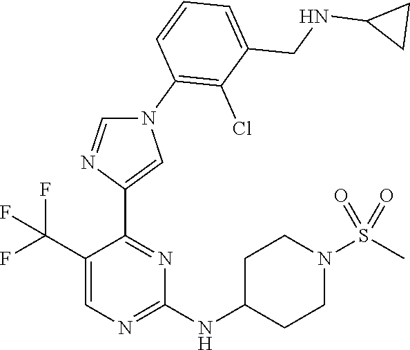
N1(C2=C(Cl)C(CNC3CC3)=CC=C2)C=NC(C2=NC(NC3CCN(S(C)(=O)=O)CC3)=NC=C2C(F)(F)F)=C1
